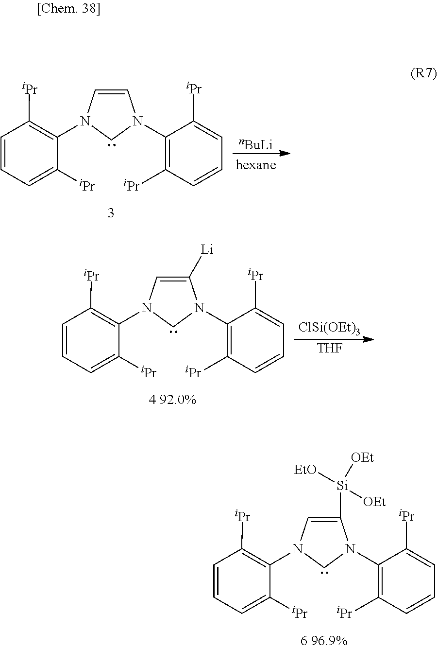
C1([Si]([OEt])([EtO])[OEt])=CN(C2=C([iPr])C=CC=C2[iPr])CN1C1=C([iPr])C=CC=C1[iPr].C1=CN(C2=C([iPr])C=CC=C2[iPr])CN1C1=C([iPr])C=CC=C1[iPr].[nBuLi].C1([Li])=CN(C2=C([iPr])C=CC=C2[iPr])CN1C1=C([iPr])C=CC=C1[iPr].[ClSi(OEt)3].[THF]
